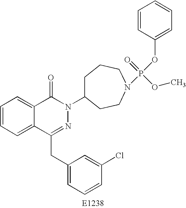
C1=CC=C2C(=C1)C(=O)N(C1CCCN(P(OC3=CC=CC=C3)(=O)OC)CC1)N=C2CC1=CC=CC(Cl)=C1
